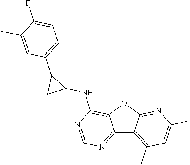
C12=NC=NC(NC3C(C4=CC=C(F)C(F)=C4)C3)=C1OC1=NC(C)=CC(C)=C21
